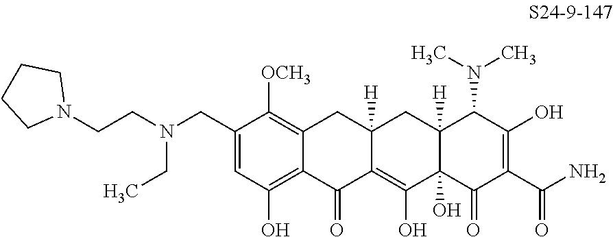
C1(CN(CCN2CCCC2)CC)=CC(O)=C2C(=C1[OCH3])CC1([H])C(=C(O)C3(O)C([H])(C1)C(N(C)C)C(O)=C(C(N)=O)C3=O)C2=O
